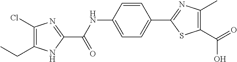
C1(C2=NC(C)=C(C(=O)O)S2)=CC=C(NC(C2=NC(Cl)=C(CC)N2)=O)C=C1
